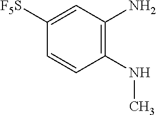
C1([F5S])=CC(N)=C(NC)C=C1
